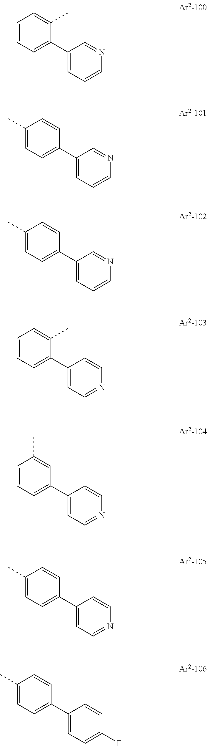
C1=CC=C(C2=CC=CN=C2)C(C)=C1.C1(C)=CC=C(C2=CC=CN=C2)C=C1.C1(C)=CC=C(C2=CC=CN=C2)C=C1.C1=CC=C(C2=CC=NC=C2)C(C)=C1.C1=CC=C(C2=CC=NC=C2)C=C1C.C1(C)=CC=C(C2=CC=NC=C2)C=C1.C1(C)=CC=C(C2=CC=C(F)C=C2)C=C1
